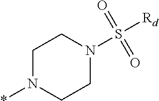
C1N(*)CCN(S([Rd])(=O)=O)C1
